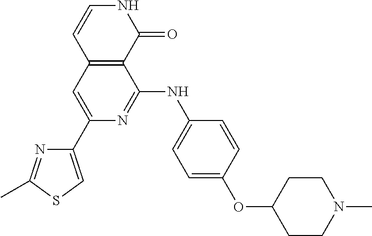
C1(C2=CC3=C(C(NC4=CC=C(OC5CCN(C)CC5)C=C4)=N2)C(=O)NC=C3)=CSC(C)=N1
